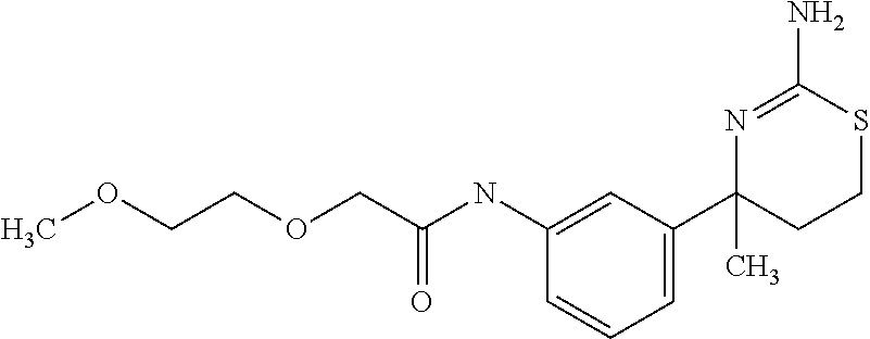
C1=C(C2(C)CCSC(N)=N2)C=C(NC(COCCOC)=O)C=C1
